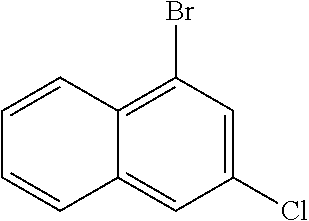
C12=CC(Cl)=CC(Br)=C1C=CC=C2
